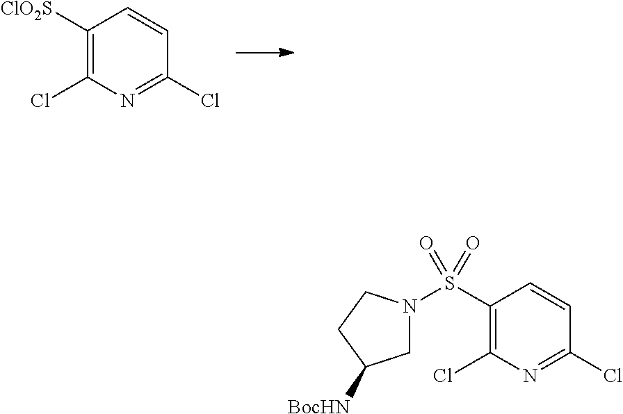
C1([ClO2S])=C(Cl)N=C(Cl)C=C1.C1(S(N2CC([BocHN])CC2)(=O)=O)=C(Cl)N=C(Cl)C=C1
